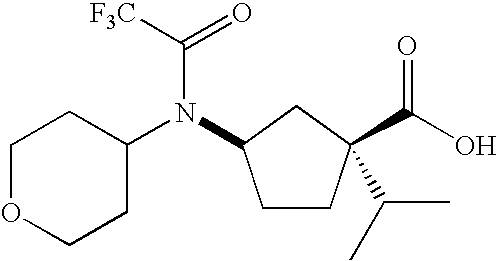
C1CC(C(O)=O)(C(C)C)CC1N(C1CCOCC1)C([F3C])=O
